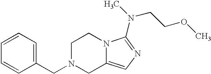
C1=CC=C(CN2CC3=CN=C(N(C)CCOC)N3CC2)C=C1
